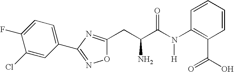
C1=CC(N(C(C(CC2=NC(C3=CC=C(F)C(Cl)=C3)=NO2)N)=O)[H])=C(C(O)=O)C=C1
